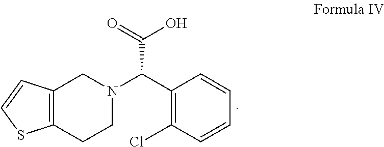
C12=C(CCN(C(C3=C(Cl)C=CC=C3)C(=O)O)C1)SC=C2
